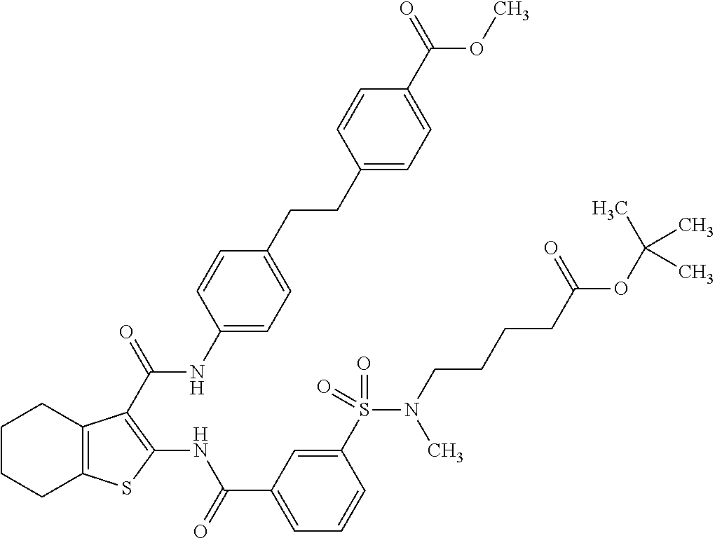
C1(CCC2=CC=C(NC(=O)C3=C(NC(C4=CC=CC(S(N(CCCCC(OC(C)(C)C)=O)C)(=O)=O)=C4)=O)SC4=C3CCCC4)C=C2)=CC=C(C(=O)OC)C=C1
